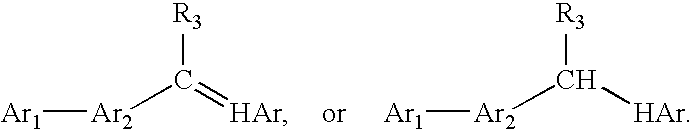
[R3]C(=[HAr])[Ar2][Ar1].[R3]C([Ar2][Ar1])[HAr]
